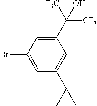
C1(C([F3C])([CF3])O)=CC(Br)=CC(C(C)(C)C)=C1
